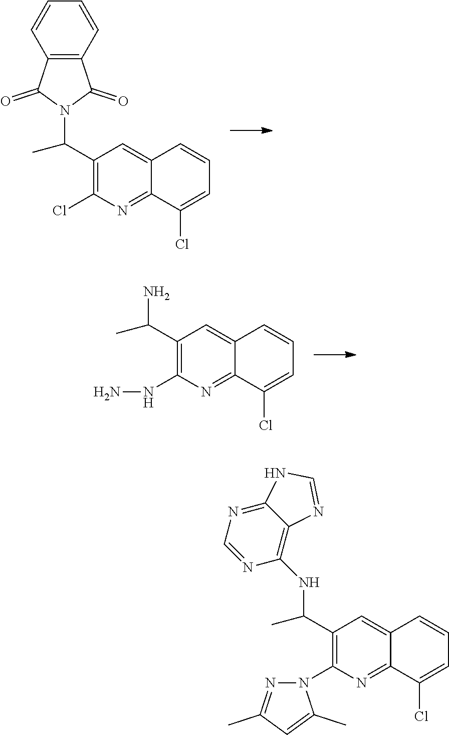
C1(C(N2C(=O)C3=C(C2=O)C=CC=C3)C)=C(Cl)N=C2C(=C1)C=CC=C2Cl.C1(C(N)C)=C(NN)N=C2C(=C1)C=CC=C2Cl.C1(C(NC2=C3C(=NC=N2)NC=N3)C)=C(N2N=C(C)C=C2C)N=C2C(=C1)C=CC=C2Cl
